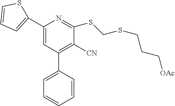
C1(C2=CC=CS2)=CC(C2=CC=CC=C2)=C([CN])C(SCSCCC[OAc])=N1
